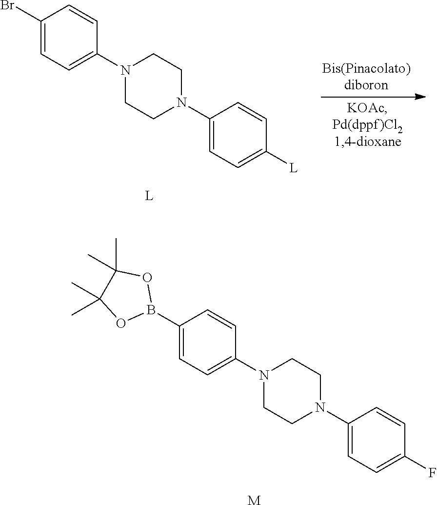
C1(Br)=CC=C(N2CCN(C3=CC=C([L])C=C3)CC2)C=C1.[L].C1(B2OC(C)(C)C(C)(C)O2)=CC=C(N2CCN(C3=CC=C(F)C=C3)CC2)C=C1.[M]
